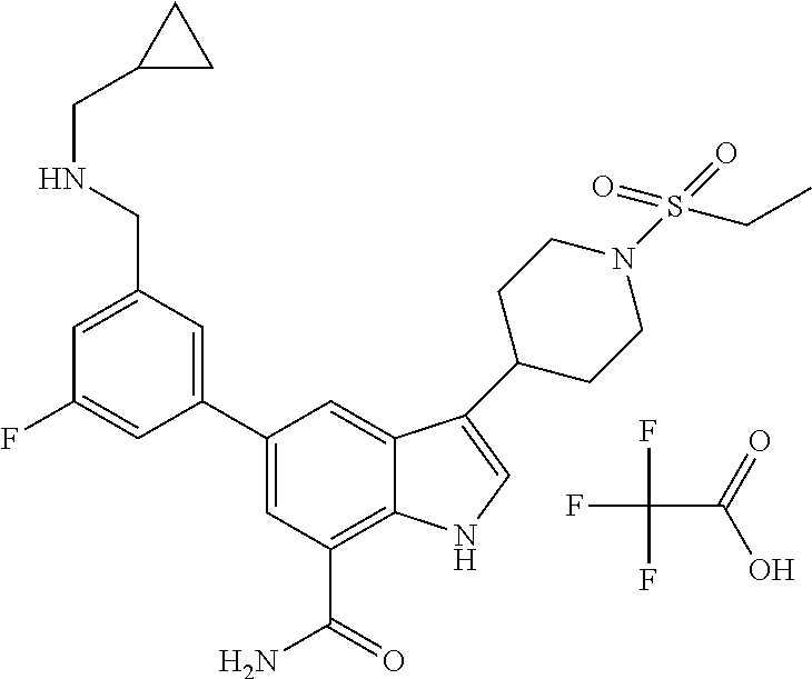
FC(C(=O)O)(F)F.C1=C(CNCC2CC2)C=C(C2=CC(C(=O)N)=C3C(=C2)C(C2CCN(S(=O)(=O)CC)CC2)=CN3)C=C1F
